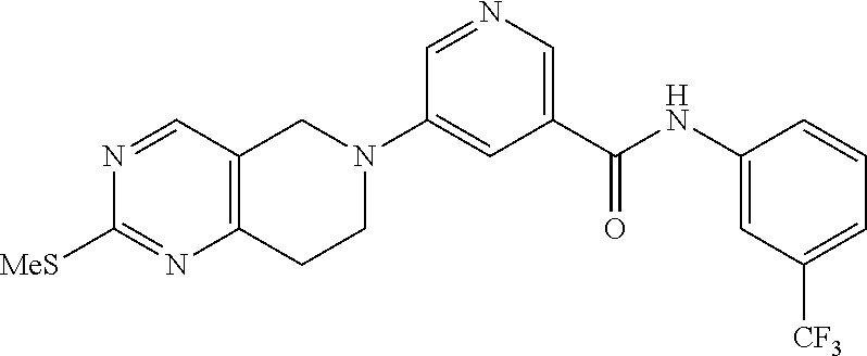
C1=NC=C(C(NC2=CC([CF3])=CC=C2)=O)C=C1N1CC2=C(CC1)N=C([MeS])N=C2
